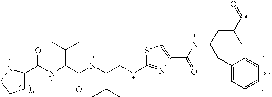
C1C(C(NC(C(NC(CCC2=NC(C(NC(CC(C=O)C)CC3=CC=CC=C3)=O)=CS2)C(C)C)=O)C(C)CC)=O)NCC1
